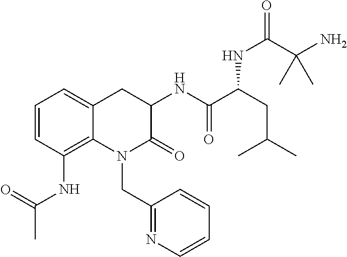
C1=CC(NC(C)=O)=C2C(=C1)CC(NC(C(CC(C)C)NC(C(N)(C)C)=O)=O)C(=O)N2CC1=NC=CC=C1
